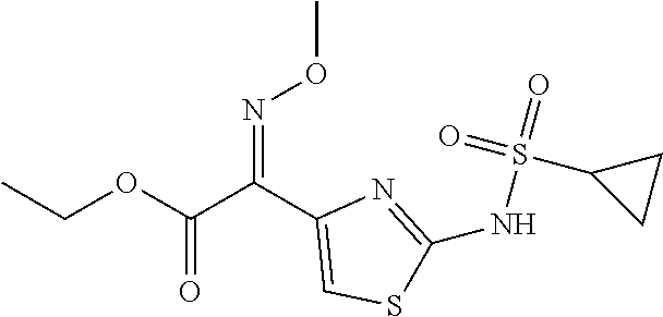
C(OC(C(C1=CSC(NS(=O)(=O)C2CC2)=N1)=NOC)=O)C
